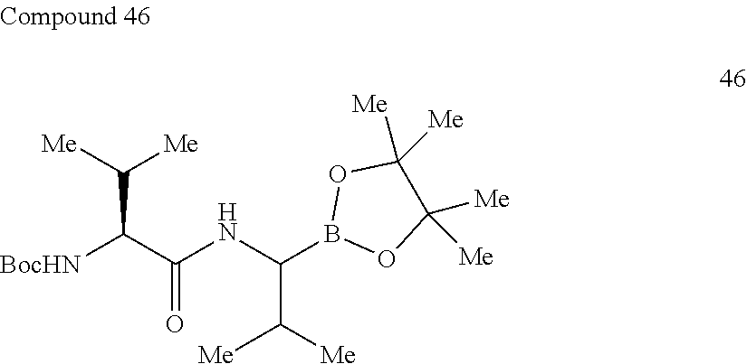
[BocHN]C(C(NC(B1OC([Me])([Me])C([Me])([Me])O1)C([Me])[Me])=O)C([Me])[Me]
